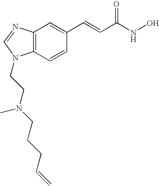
C12=C(C=CC(C=CC(NO)=O)=C1)N(CCN(CCCC=C)C)C=N2
